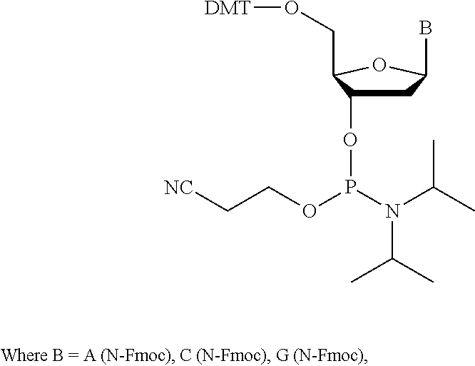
C(O[DMT])C1C(OP(OCC[NC])N(C(C)C)C(C)C)CC(B)O1
